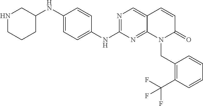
C1(NC2CNCCC2)=CC=C(NC2=NC=C3C(=N2)N(CC2=C(C(F)(F)F)C=CC=C2)C(=O)C=C3)C=C1
